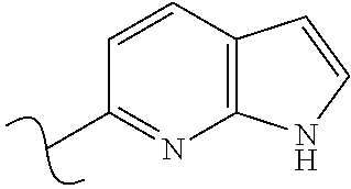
CC1=NC2=C(C=C1)C=CN2
